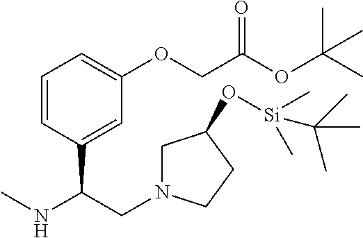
CNC(CN1CC(O[Si](C)(C(C)(C)C)C)CC1)C1=CC(OCC(OC(C)(C)C)=O)=CC=C1
